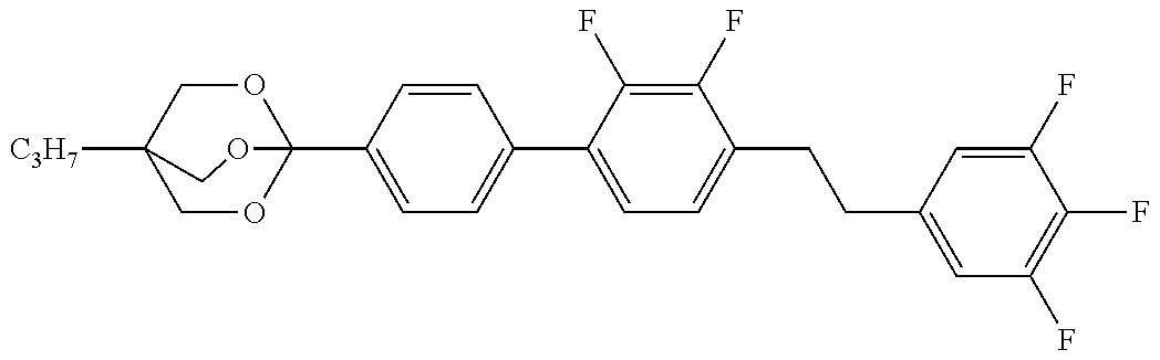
C12(C3=CC=C(C4=CC=C(CCC5=CC(F)=C(F)C(F)=C5)C(F)=C4F)C=C3)OCC([C3H7])(CO1)CO2
